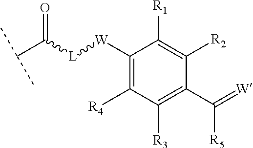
[L]([W]C1=C([R4])C([R3])=C(C(=[W])[R5])C([R2])=C1[R1])C(=O)C(C)C
